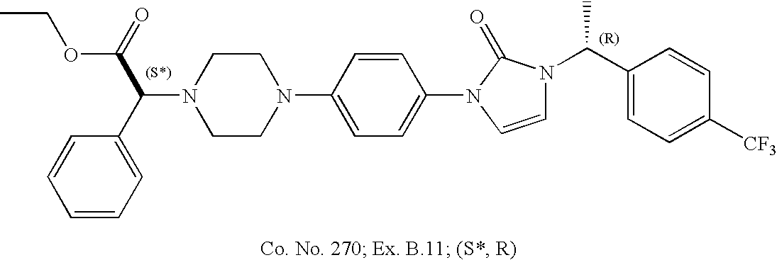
N1(C(C(=O)OCC)C2=CC=CC=C2)CCN(C2=CC=C(N3C=CN(C(C4=CC=C([CF3])C=C4)C)C3=O)C=C2)CC1
